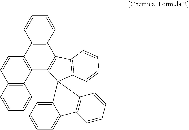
C1=CC=CC2=C1C1=C(C3=C2C2=C(C34C3=CC=CC=C3C3=C4C=CC=C3)C=CC=C2)C2=C(C=C1)C=CC=C2
